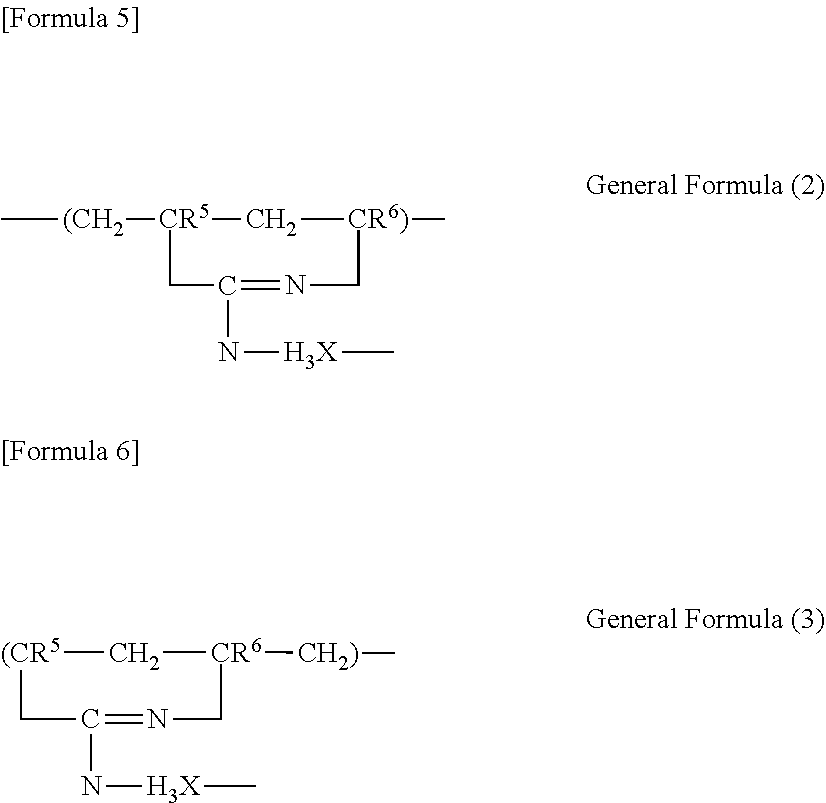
C[(CH2][CR5]1C[CR6)](C)CN=C(N[H3X]C)C1.[(CR5]1C[CR6]([CH2)]C)CN=C(N[H3X]C)C1
